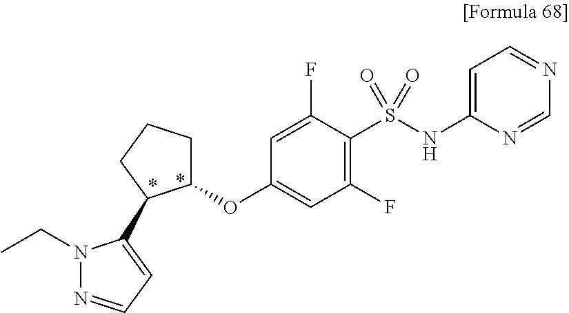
C1(OC2=CC(F)=C(S(=O)(=O)NC3=CC=NC=N3)C(F)=C2)CCCC1C1=CC=NN1CC
